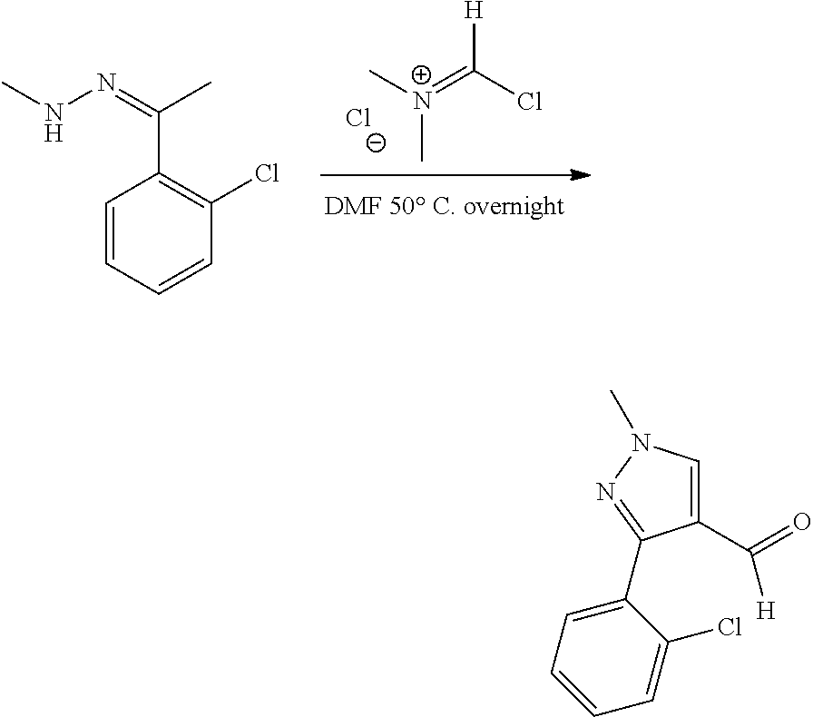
C[N+](=C(Cl)[H])C.[Cl-].C1=CC(C(=NNC)C)=C(Cl)C=C1.C1(C2=NN(C)C=C2C(=O)[H])=CC=CC=C1Cl
